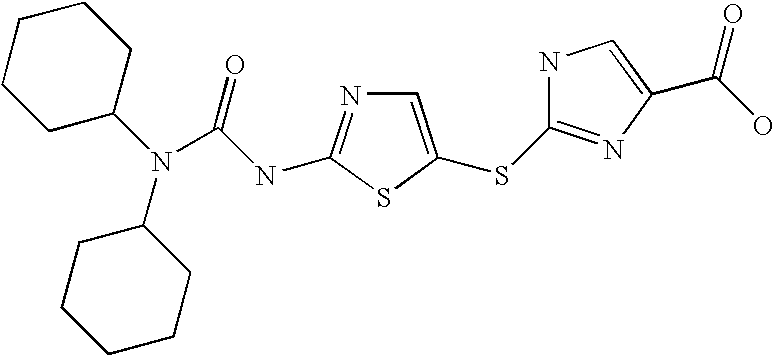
N(C(=O)NC1=NC=C(SC2=NC(C(O)=O)=CN2)S1)(C1CCCCC1)C1CCCCC1
